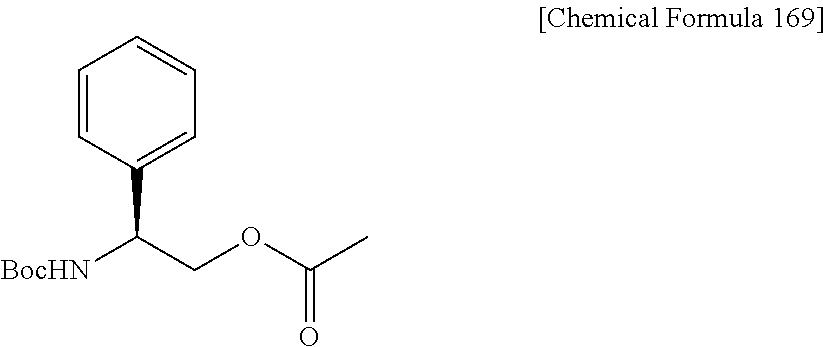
C1=CC(C(COC(=O)C)[BocHN])=CC=C1
